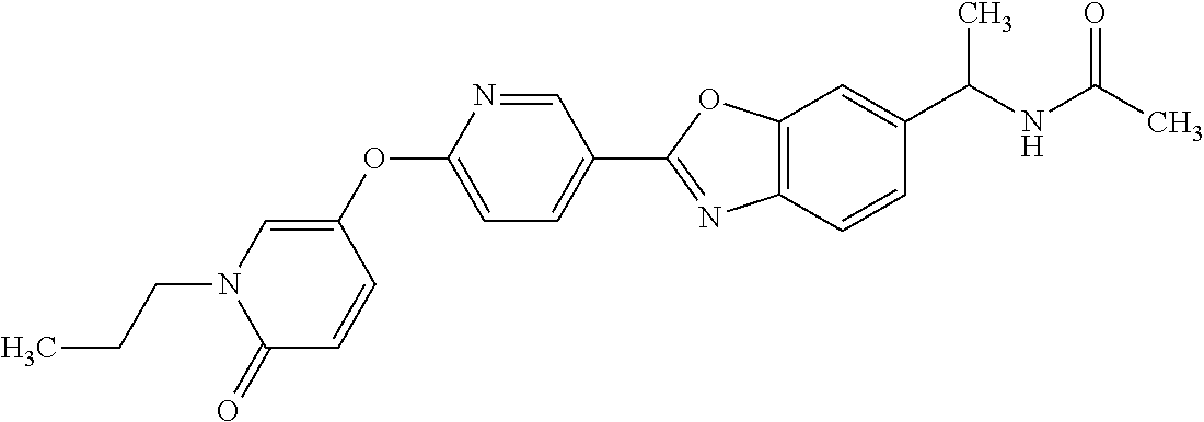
C(N1C(=O)C=CC(OC2=CC=C(C3=NC4=C(O3)C=C(C(NC(C)=O)C)C=C4)C=N2)=C1)CC
